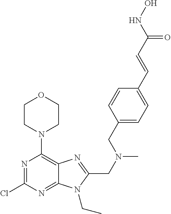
C1CN(C2=C3C(=NC(Cl)=N2)N(CC)C(CN(C)CC2=CC=C(C=CC(NO)=O)C=C2)=N3)CCO1
